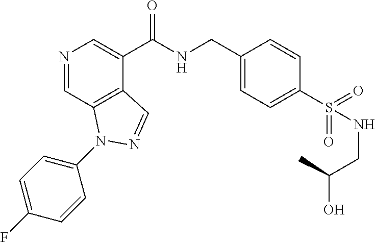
N1=CC2=C(C(C(NCC3=CC=C(S(=O)(=O)NCC(O)C)C=C3)=O)=C1)C=NN2C1=CC=C(F)C=C1
